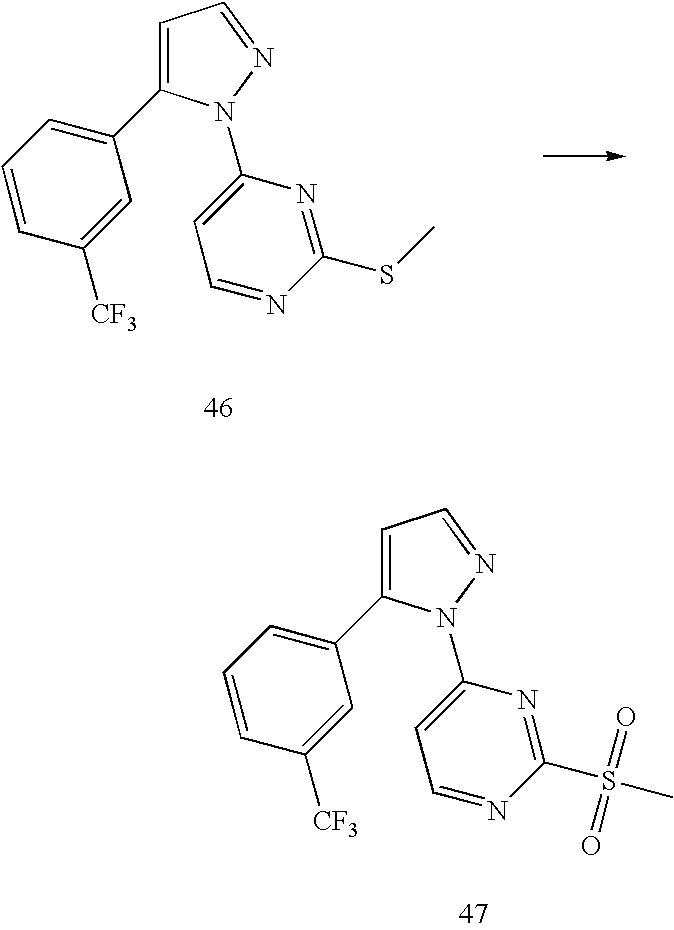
C1=C(C2=CC=CC([CF3])=C2)N(C2=CC=NC(SC)=N2)N=C1.C1=C(C2=CC=CC([CF3])=C2)N(C2=CC=NC(S(C)(=O)=O)=N2)N=C1
